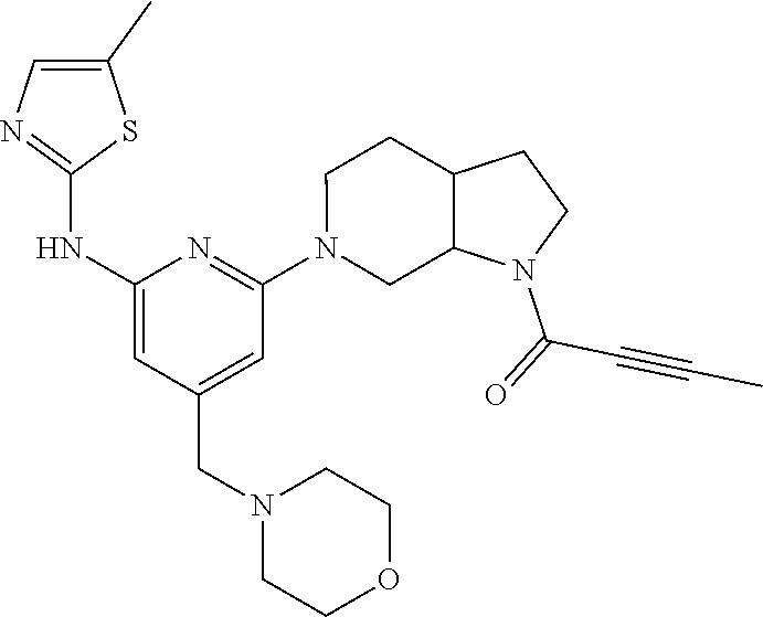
C1(NC2=NC=C(C)S2)=CC(CN2CCOCC2)=CC(N2CC3C(CC2)CCN3C(=O)C#CC)=N1
